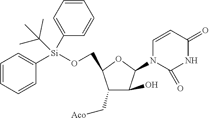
O([Si](C1=CC=CC=C1)(C(C)(C)C)C1=CC=CC=C1)CC1C(C[Aco])C(O)C(N2C=CC(=O)NC2=O)O1
